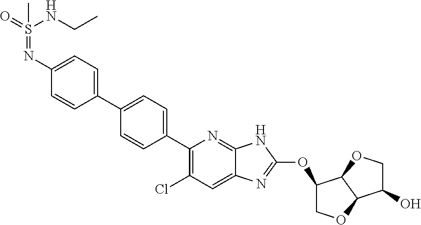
C1=C(N=S(=O)(C)NCC)C=CC(C2=CC=C(C3=C(Cl)C=C4C(=N3)NC(OC3COC5C3OCC5O)=N4)C=C2)=C1
